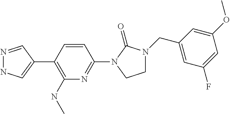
N1=CC(C2=C(NC)N=C(N3C(=O)N(CC4=CC(F)=CC(OC)=C4)CC3)C=C2)=CN1
